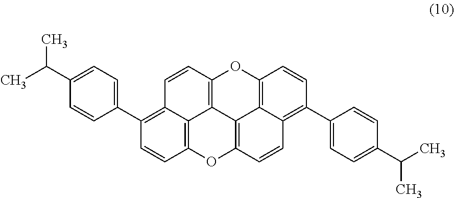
C12=C(C3=CC=C(C(C)C)C=C3)C=CC3=C1C1=C(C=C2)OC2=C4C1=C(O3)C=CC4=C(C1=CC=C(C(C)C)C=C1)C=C2
